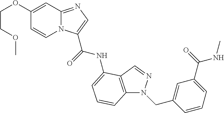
N12C(=NC=C1C(NC1=CC=CC3=C1C=NN3CC1=CC(C(NC)=O)=CC=C1)=O)C=C(OCCOC)C=C2
